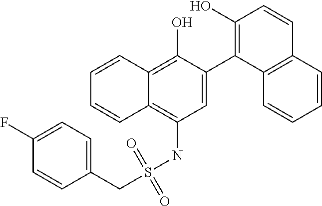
C1=C(C2=C(O)C=CC3=C2C=CC=C3)C(O)=C2C(=C1NS(CC1=CC=C(F)C=C1)(=O)=O)C=CC=C2
